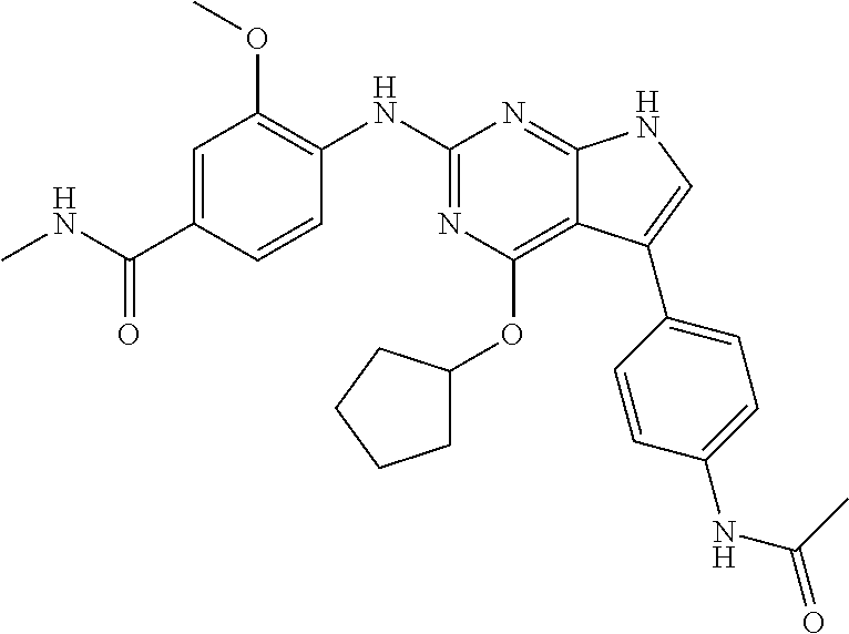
C1=C(C(NC)=O)C=CC(NC2=NC(OC3CCCC3)=C3C(=N2)NC=C3C2=CC=C(NC(C)=O)C=C2)=C1OC
